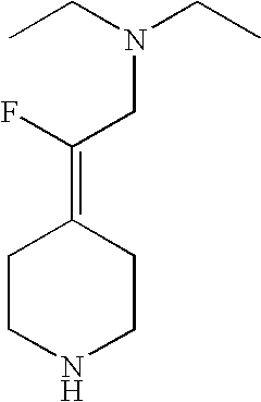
C1CNCCC1=C(F)CN(CC)CC
